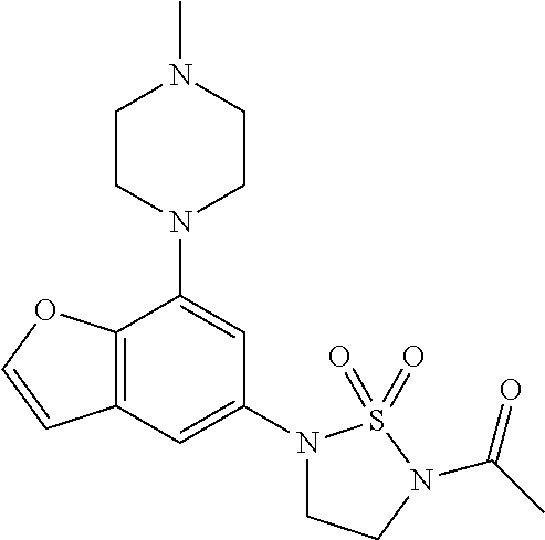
C12=C(C=C(N3CCN(C(C)=O)S3(=O)=O)C=C1N1CCN(C)CC1)C=CO2
